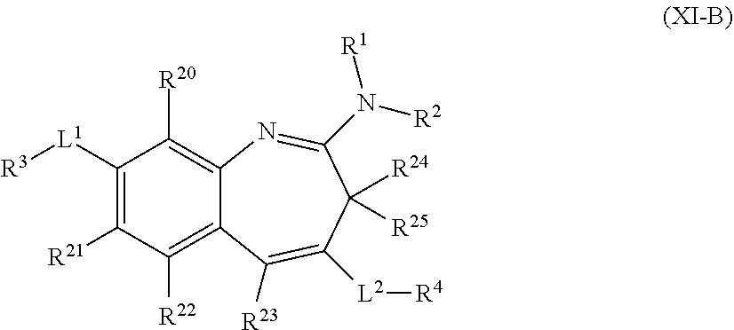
C12=C([R22])C([R21])=C([L1][R3])C([R20])=C1N=C(N([R2])[R1])C([R24])([R25])C([L2][R4])=C2[R23]
